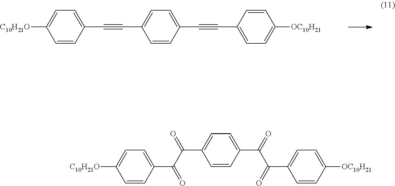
C1=C([C10H21O])C=CC(C#CC2=CC=C(C#CC3=CC=C([OC10H21])C=C3)C=C2)=C1.C1=CC(C(=O)C(C2=CC=C(C(C(C3=CC=C([OC10H21])C=C3)=O)=O)C=C2)=O)=CC=C1[C10H21O]
